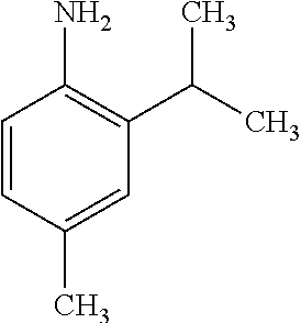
NC1=C(C(C)C)C=C(C)C=C1
